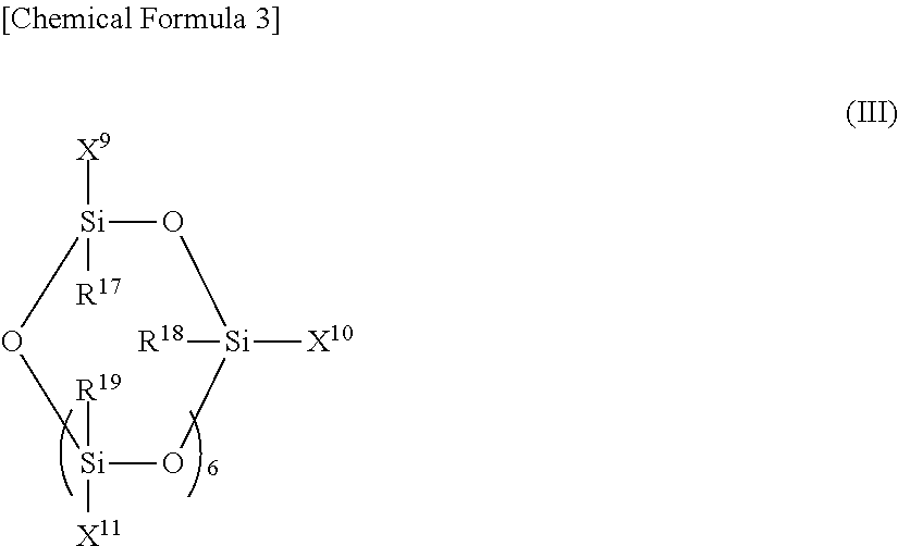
[X9][Si]1([R17])O[Si]([R18])([X10])O[Si]([R19])([X11])O1
